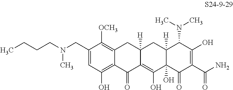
C1(CN(CCCC)C)=CC(O)=C2C(=C1[OCH3])CC1([H])C(=C(O)C3(O)C([H])(C1)C(N(C)C)C(O)=C(C(N)=O)C3=O)C2=O
